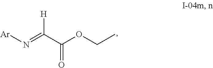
N(=C(C(OCC)=O)[H])[Ar]
